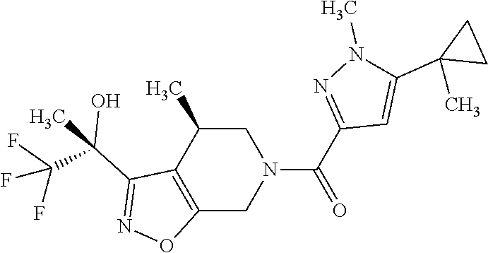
C12=C(C(C)CN(C(C3=NN(C)C(C4(C)CC4)=C3)=O)C1)C(C(C)(C(F)(F)F)O)=NO2
